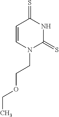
C1=CN(CCOCC)C(=S)NC1=S
